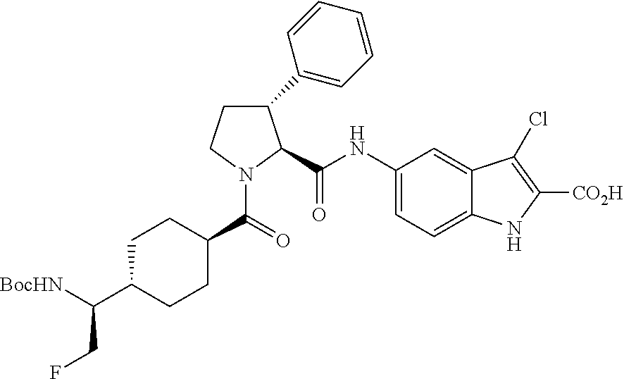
C1CN(C(=O)C2CCC(C([BocHN])CF)CC2)C(C(NC2=CC=C3C(=C2)C(Cl)=C([CO2H])N3)=O)C1C1=CC=CC=C1
